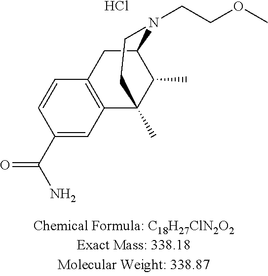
C1C2=C(C3(C)C(C)C1N(CCOC)CC3)C=C(C(N)=O)C=C2.Cl
